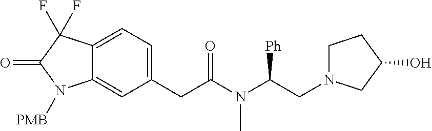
C12=CC=C(CC(N(C(CN3CCC(O)C3)[Ph])C)=O)C=C1N([PMB])C(=O)C2(F)F
